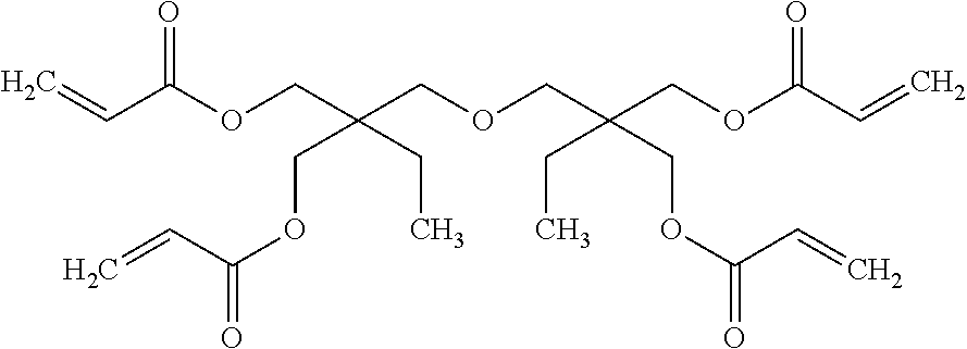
C=CC(OCC(COCC(COC(=O)C=C)(CC)COC(=O)C=C)(COC(=O)C=C)CC)=O
